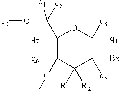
C1([q7])(C(O[T3])([q1])[q2])C([q6])(O[T4])C([R2])([R1])C([Bx])([q5])C([q4])([q3])O1
